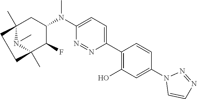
C12(C)N(C)C(C)(C(F)C(N(C3=CC=C(C4=C(O)C=C(N5C=CN=N5)C=C4)N=N3)C)C1)CC2
